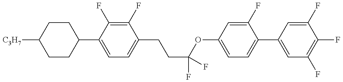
C1CC(C2=CC=C(CCC(OC3=CC=C(C4=CC(F)=C(F)C(F)=C4)C(F)=C3)(F)F)C(F)=C2F)CCC1[C3H7]
